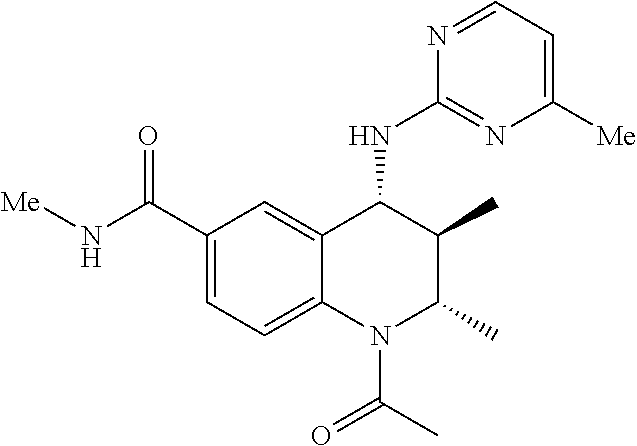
C12=CC(C(N[Me])=O)=CC=C1N(C(C)=O)C(C)C(C)C2NC1=NC([Me])=CC=N1
